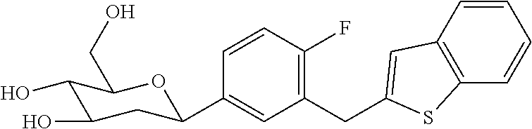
C1(CC2=CC3=C(C=CC=C3)S2)=C(F)C=CC(C2CC(O)C(O)C(CO)O2)=C1
